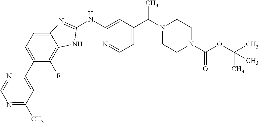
C1(C2=CC=C3C(=C2F)NC(NC2=CC(C(N4CCN(C(OC(C)(C)C)=O)CC4)C)=CC=N2)=N3)=CC(C)=NC=N1
